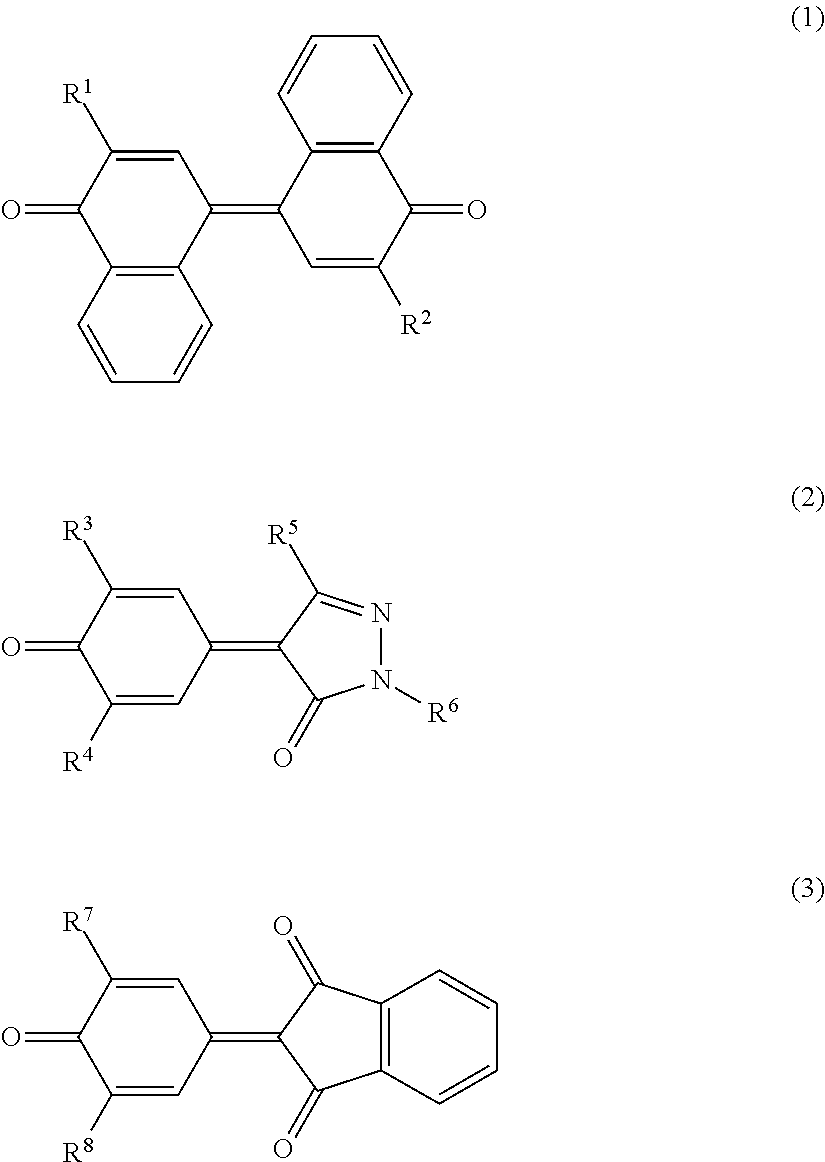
C12=C(C=CC=C1)C(=O)C([R1])=CC2=C1C2=C(C=CC=C2)C(=O)C([R2])=C1.C1=C([R3])C(=O)C([R4])=CC1=C1C([R5])=NN([R6])C1=O.C1=C([R7])C(=O)C([R8])=CC1=C1C(=O)C2=C(C1=O)C=CC=C2
